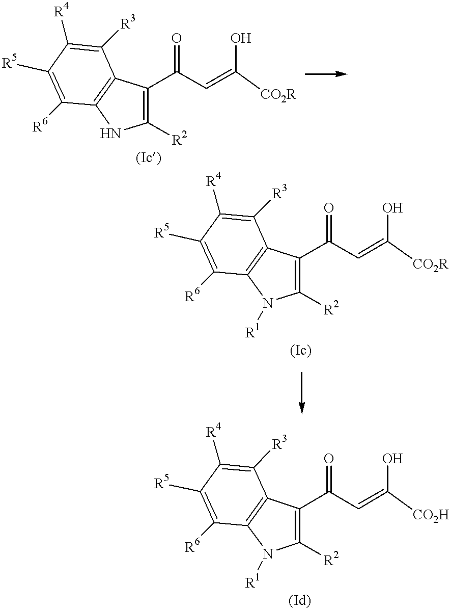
C1(C(C=C([CO2R])O)=O)=C([R2])N([R1])C2=C1C([R3])=C([R4])C([R5])=C2[R6].C1(C(C=C([CO2H])O)=O)=C([R2])N([R1])C2=C1C([R3])=C([R4])C([R5])=C2[R6].C1(C(C=C([CO2R])O)=O)=C([R2])NC2=C1C([R3])=C([R4])C([R5])=C2[R6]
